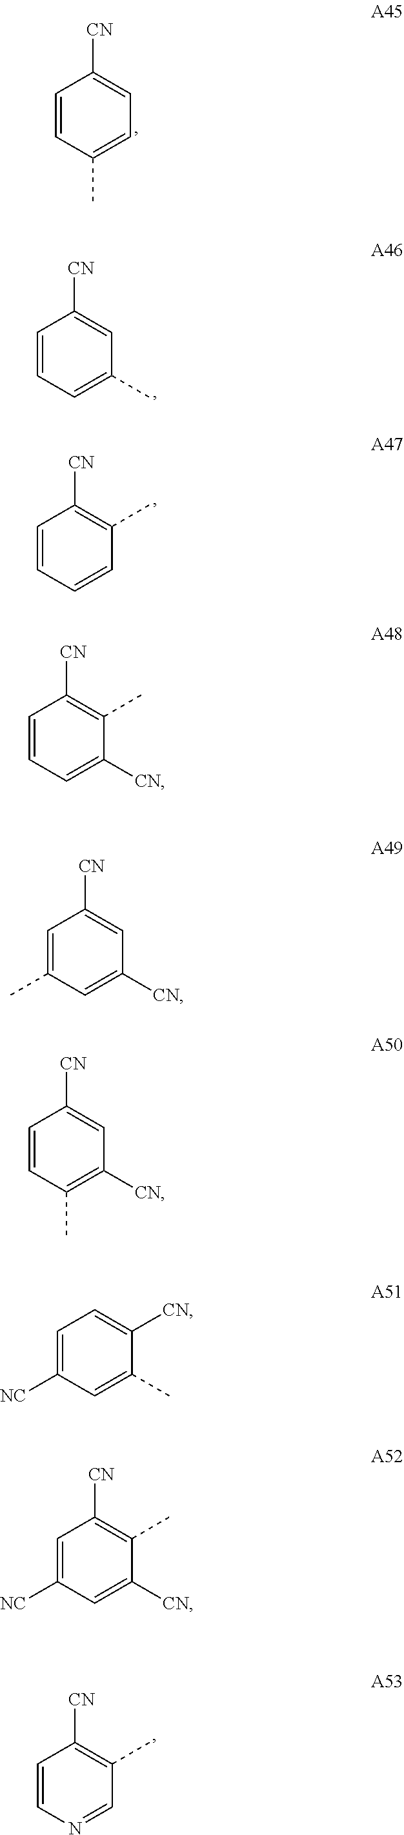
C1=CC(C)=CC=C1[CN].C1=CC=C(C)C=C1[CN].C1=CC=CC(C)=C1[CN].C1=C(C)C=C([CN])C=C1[CN].C1=CC(C)=C([CN])C=C1[CN].C1=C([NC])C=C(C)C([CN])=C1.C1=C([NC])C=C([CN])C(C)=C1[CN].C1=CN=CC(C)=C1[CN].C1=CC=C([CN])C(C)=C1[CN]
